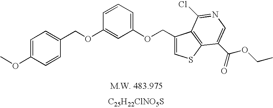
[C25H22ClNO5S].C1(COC2=CC(OCC3=CSC4=C3C(Cl)=NC=C4C(=O)OCC)=CC=C2)=CC=C(OC)C=C1
